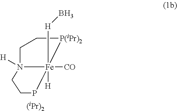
C1N2([H])[Fe]([CO])([H])([H]B)(PCC2)[P(iPr)2]C1.[(iPr)2]
